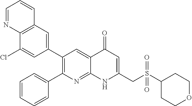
C12=C(C=C(C3=C(C4=CC=CC=C4)N=C4C(=C3)C(=O)C=C(CS(C3CCOCC3)(=O)=O)N4)C=C1Cl)C=CC=N2
